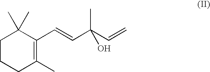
C1CCC(C)=C(C=CC(C=C)(C)O)C1(C)C
